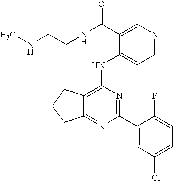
C12=NC(C3=CC(Cl)=CC=C3F)=NC(NC3=CC=NC=C3C(NCCNC)=O)=C1CCC2
